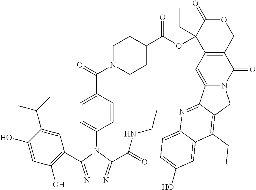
N1=C(C2=C(O)C=C(O)C(C(C)C)=C2)N(C2=CC=C(C(N3CCC(C(OC4(CC)C5=C(COC4=O)C(=O)N4C(=C5)C5=NC6=CC=C(O)C=C6C(CC)=C5C4)=O)CC3)=O)C=C2)C(C(=O)NCC)=N1
